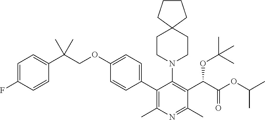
C1CCC2(C1)CCN(C1=C(C(C(OC(C)C)=O)OC(C)(C)C)C(C)=NC(C)=C1C1=CC=C(OCC(C3=CC=C(F)C=C3)(C)C)C=C1)CC2
